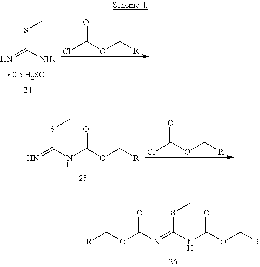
S(C)C(=N)N.ClC(OC[R])=O.ClC(OC[R])=O.N=C(NC(OC[R])=O)SC.N(=C(NC(OC[R])=O)SC)C(OC[R])=O
